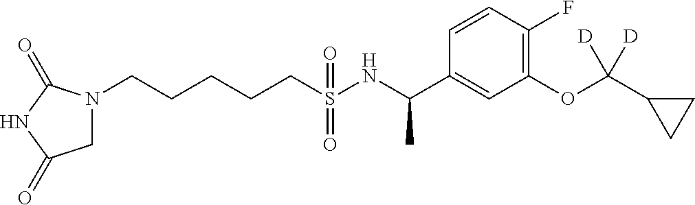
N1(CCCCCS(NC(C2=CC(OC(C3CC3)([D])[D])=C(F)C=C2)C)(=O)=O)CC(=O)NC1=O
